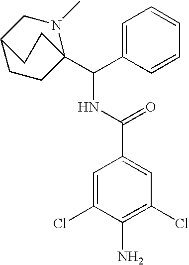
C1=CC=CC(C(NC(C2=CC(Cl)=C(N)C(Cl)=C2)=O)C23CCC(CN2C)CC3)=C1
